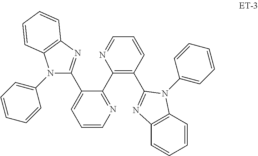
C1=CN=C(C2=C(C3=NC4=C(C=CC=C4)N3C3=CC=CC=C3)C=CC=N2)C(C2=NC3=C(N2C2=CC=CC=C2)C=CC=C3)=C1
